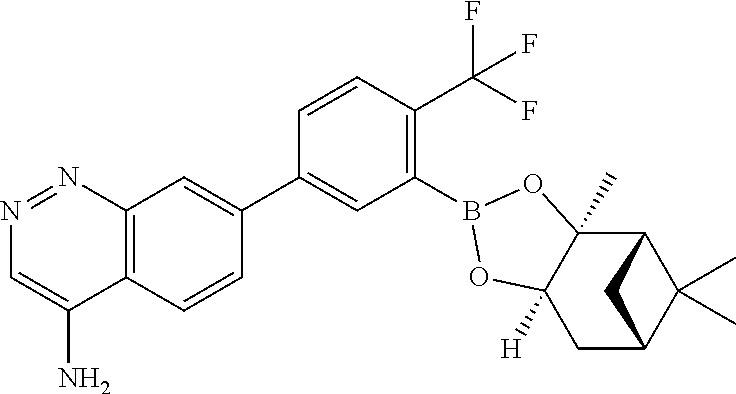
N1=NC2=C(C(N)=C1)C=CC(C1=CC(B3OC4(C)C5C(C)(C)C(CC4([H])O3)C5)=C(C(F)(F)F)C=C1)=C2
